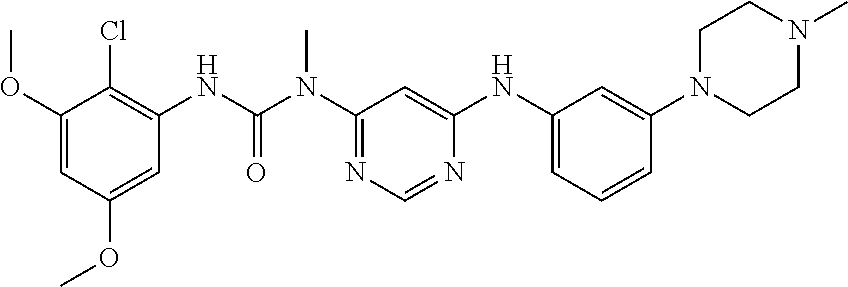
C1(OC)=CC(OC)=CC(NC(N(C2=NC=NC(NC3=CC=CC(N4CCN(C)CC4)=C3)=C2)C)=O)=C1Cl
